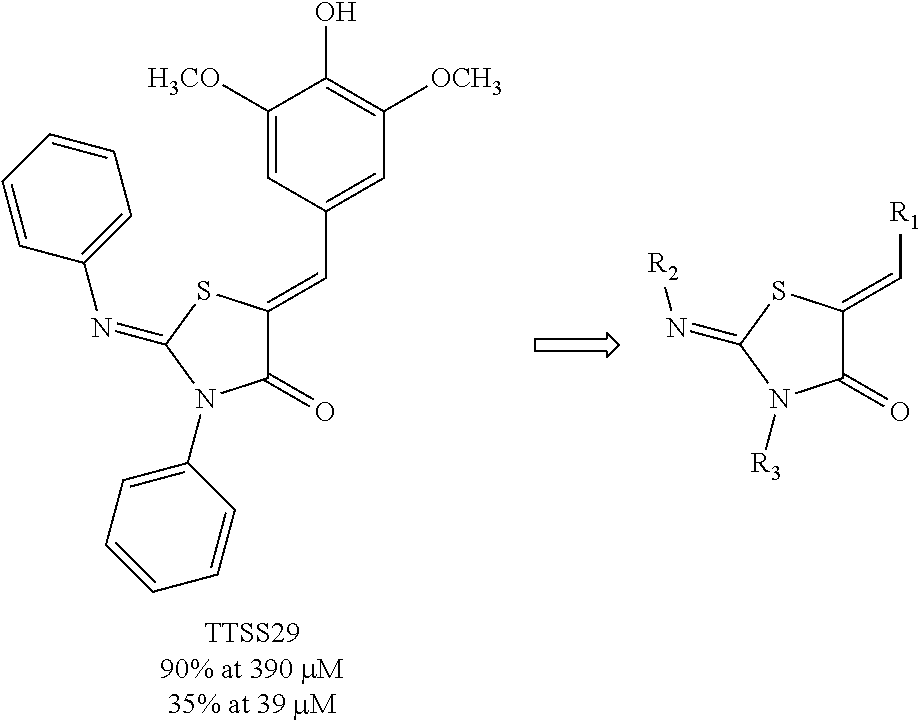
C1(=O)C(=CC2=CC([OCH3])=C(O)C([H3CO])=C2)SC(=NC2=CC=CC=C2)N1C1=CC=CC=C1.[TTSS2990% at 390 mM35% at 39 mM].C1(=O)C(=C[R1])SC(=N[R2])N1[R3]
